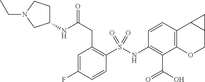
C1(S(NC2=C(C(O)=O)C3=C(C=C2)C2C(CO3)C2)(=O)=O)=C(CC(NC2CCN(CC)C2)=O)C=C(F)C=C1
